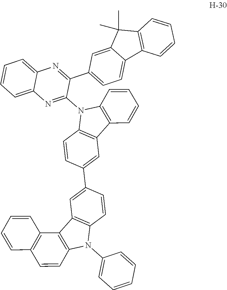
C12=C(C=C(C3=CC4=C(C=C3)N(C3=CC=CC=C3)C3=C4C4=C(C=C3)C=CC=C4)C=C1)C1=C(N2C2=NC3=CC=CC=C3N=C2C2=CC=C3C(=C2)C(C)(C)C2=C3C=CC=C2)C=CC=C1
